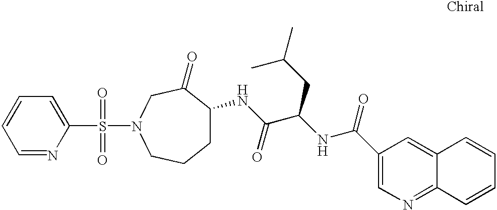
C1=NC(S(=O)(=O)N2CC(=O)C(NC(C(NC(C3=CN=C4C(=C3)C=CC=C4)=O)CC(C)C)=O)CCC2)=CC=C1
